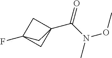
C(C12CC(F)(C1)C2)(N(OC)C)=O
